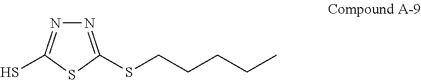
N1=C(SCCCCC)SC(S)=N1
